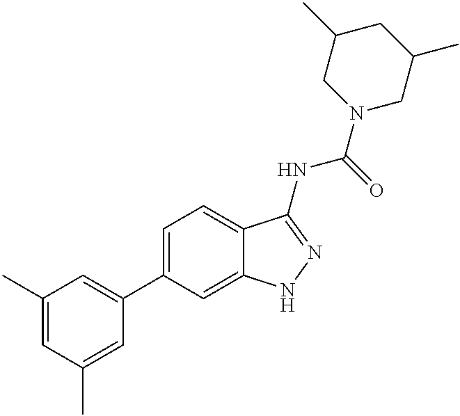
C1(C)=CC(C)=CC(C2=CC=C3C(=C2)NN=C3NC(N2CC(C)CC(C)C2)=O)=C1
